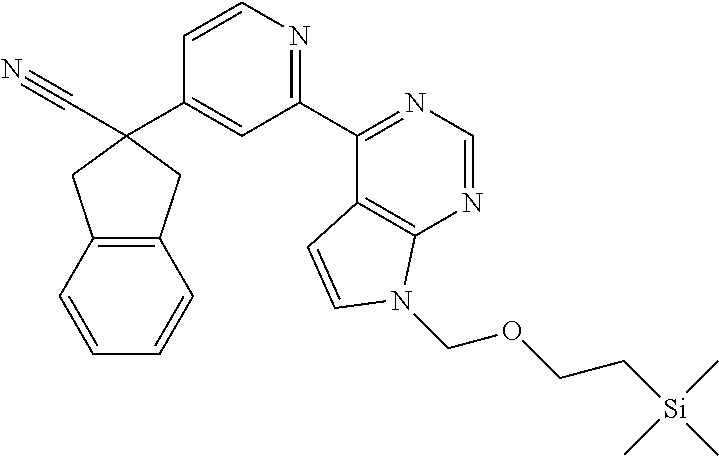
C1=CC=CC2=C1CC(C#N)(C1=CC(C3=NC=NC4=C3C=CN4COCC[Si](C)(C)C)=NC=C1)C2
